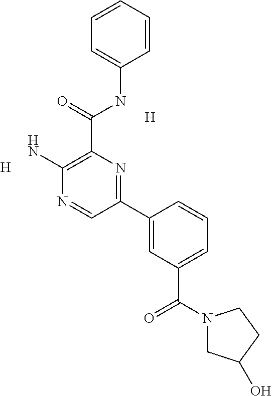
[H].[H].C1(C(NC2=CC=CC=C2)=O)=C(N)N=CC(C2=CC(C(=O)N3CC(O)CC3)=CC=C2)=N1
